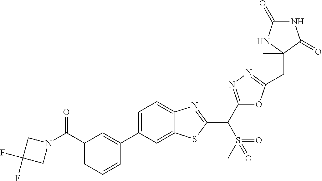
C1=CC=C(C(N2CC(F)(F)C2)=O)C=C1C1=CC=C2C(=C1)SC(C(C1=NN=C(CC3(C)NC(=O)NC3=O)O1)S(C)(=O)=O)=N2
